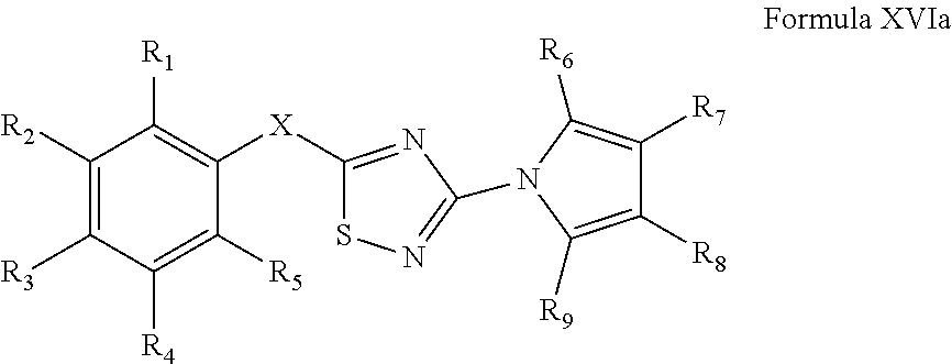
[X](C1=C([R1])C([R2])=C([R3])C([R4])=C1[R5])C1=NC(N2C([R6])=C([R7])C([R8])=C2[R9])=NS1
